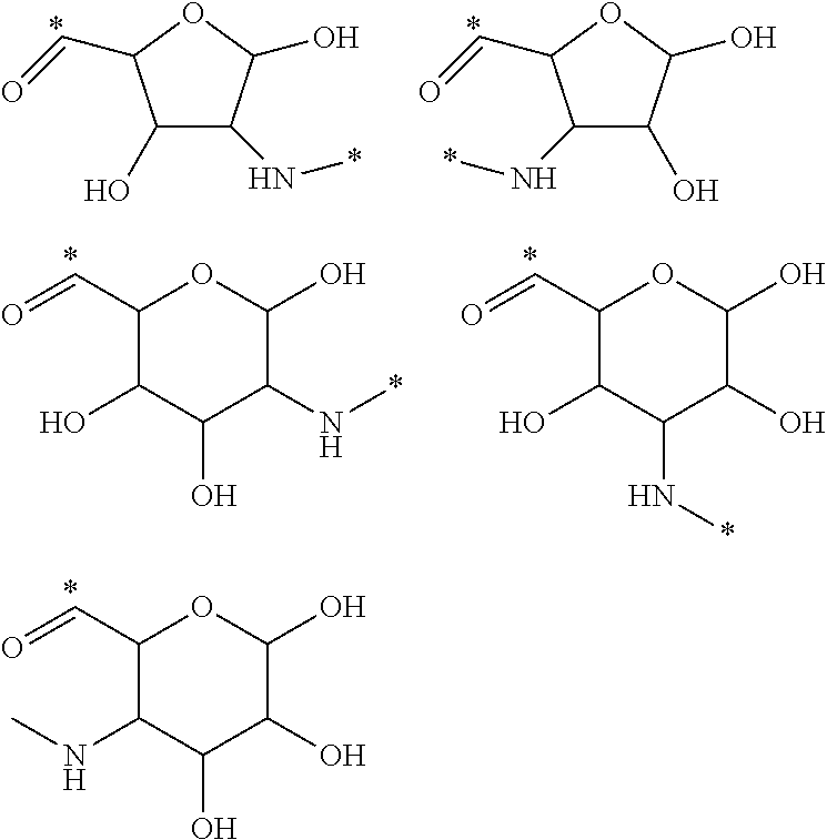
C1(C=O)C(NC)C(O)C(O)C(O)O1.C1(O)C(N*)C(O)OC1C=O.C1(N*)C(O)C(O)OC1C=O.C1(C=O)C(O)C(O)C(N*)C(O)O1.C1(C=O)C(O)C(N*)C(O)C(O)O1
